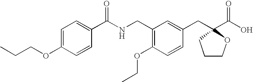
C1=C(OCCC)C=CC(C(NCC2=C(OCC)C=CC(CC3(C(O)=O)CCCO3)=C2)=O)=C1
